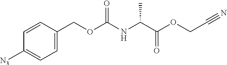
[N3]C1=CC=C(COC(=O)NC(C(OCC#N)=O)C)C=C1
